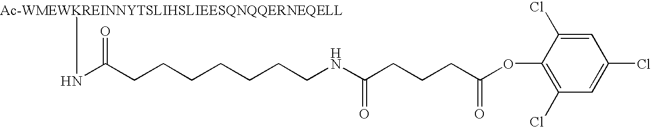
N(C(CCCCCCCNC(CCCC(OC1=C(Cl)C=C(Cl)C=C1Cl)=O)=O)=O)[Ac-WMEWKREINNYTSLIHSLIEESQNQQERNEQELL]
